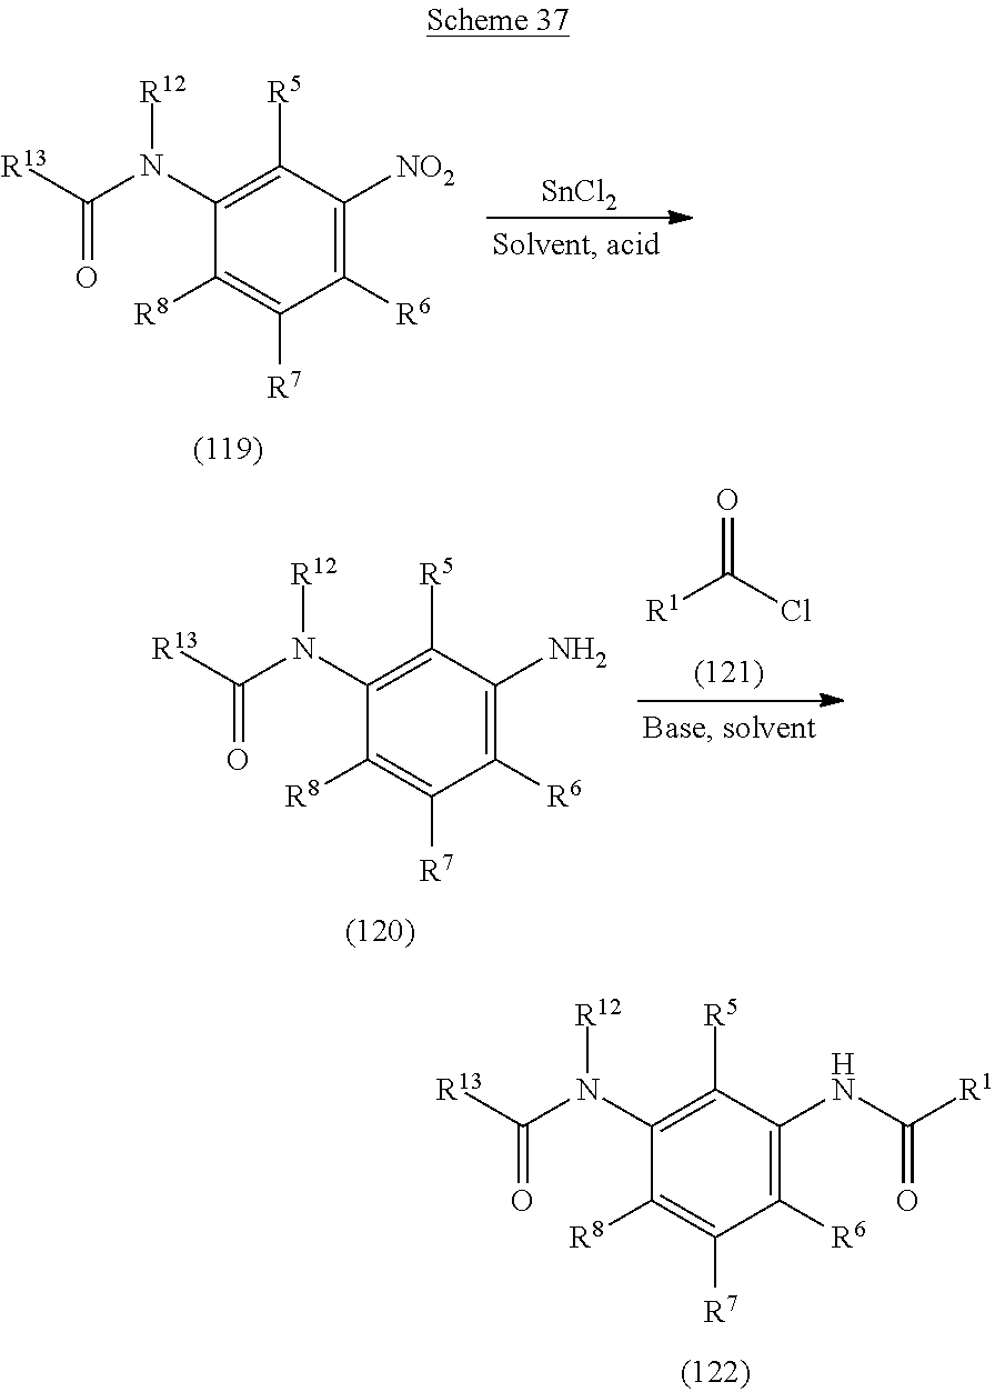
C1([R5])=C(N([R12])C([R13])=O)C([R8])=C([R7])C([R6])=C1NC([R1])=O.C1([R5])=C(N([R12])C([R13])=O)C([R8])=C([R7])C([R6])=C1[NO2].[SnCl2].C1([R5])=C(N([R12])C([R13])=O)C([R8])=C([R7])C([R6])=C1N.[R1]C(Cl)=O
